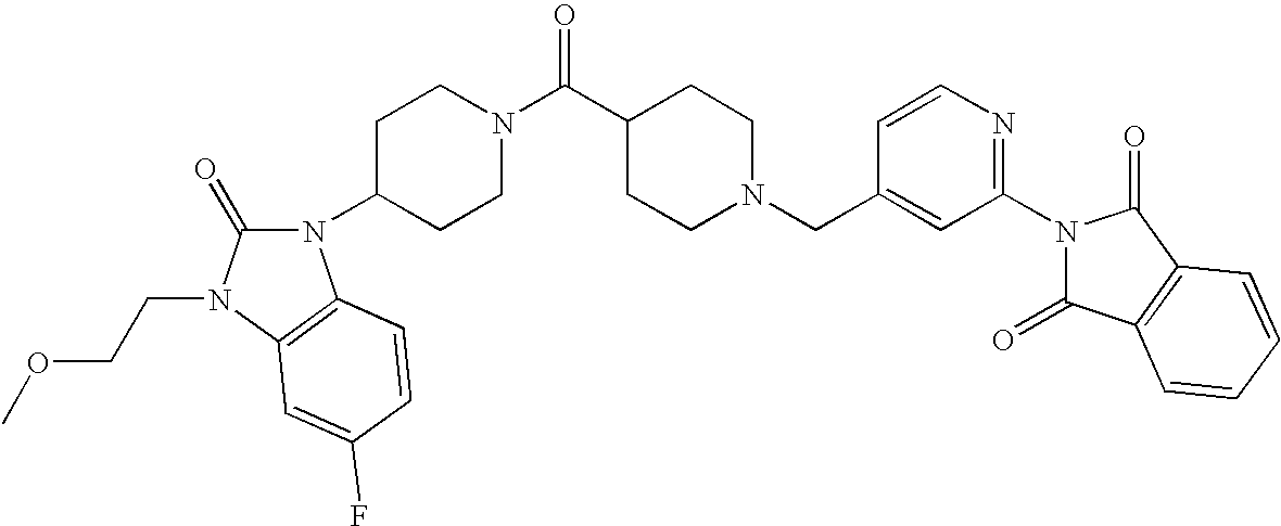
C(N1CCC(C(N2CCC(N3C(=O)N(CCOC)C4=C3C=CC(F)=C4)CC2)=O)CC1)C1=CC(N2C(=O)C3=C(C2=O)C=CC=C3)=NC=C1
